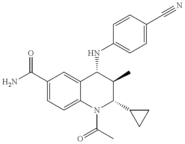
C1(C(=O)N)=CC=C2C(=C1)C(NC1=CC=C(C#N)C=C1)C(C)C(C1CC1)N2C(C)=O
